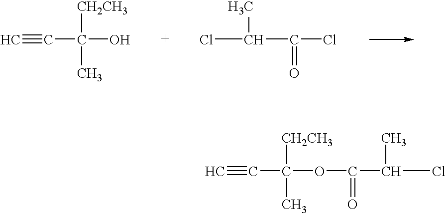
[CH2CH3]C(O)(C#C)C.C(=O)(Cl)C(Cl)C.C(=O)(C(Cl)C)OC([CH2CH3])(C#C)C
